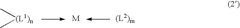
C[(L1)n]C
